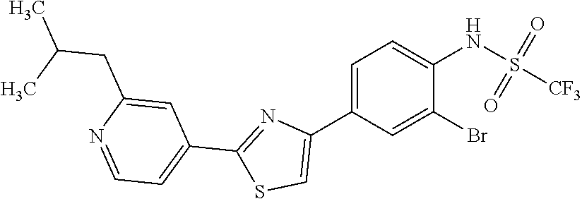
C1(Br)=CC(C2=CSC(C3=CC=NC(CC(C)C)=C3)=N2)=CC=C1NS(=O)(=O)[CF3]
